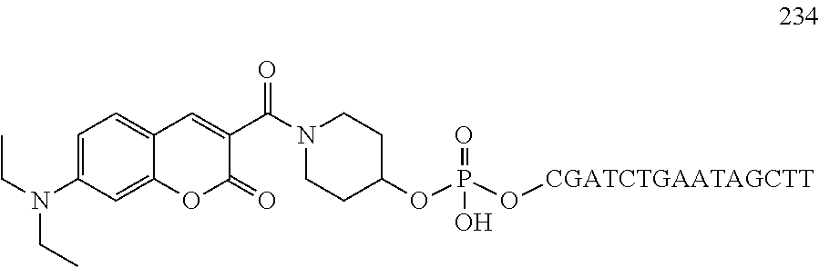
C1=C(N(CC)CC)C=C2C(=C1)C=C(C(N1CCC(OP(O[CGATCTGAATAGCTT])(=O)O)CC1)=O)C(=O)O2
